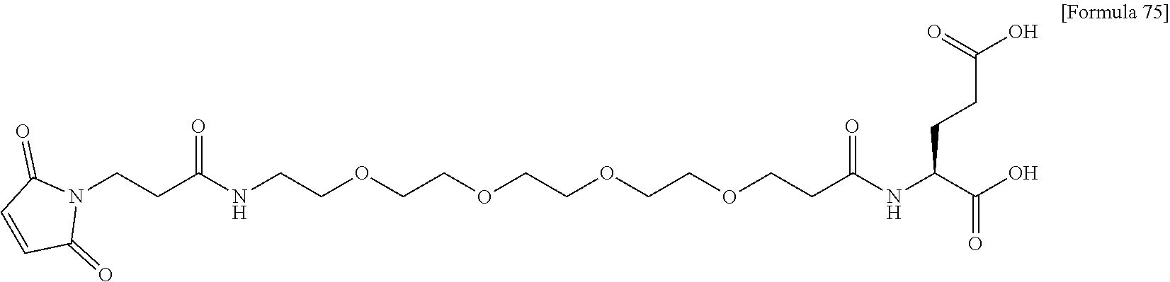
N1(CCC(NCCOCCOCCOCCOCCC(NC(C(O)=O)CCC(=O)O)=O)=O)C(=O)C=CC1=O
